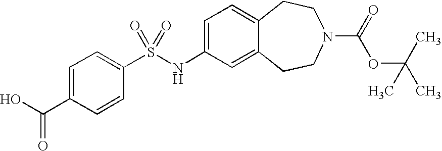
C1=C(NS(C2=CC=C(C(O)=O)C=C2)(=O)=O)C=C2C(=C1)CCN(C(=O)OC(C)(C)C)CC2
